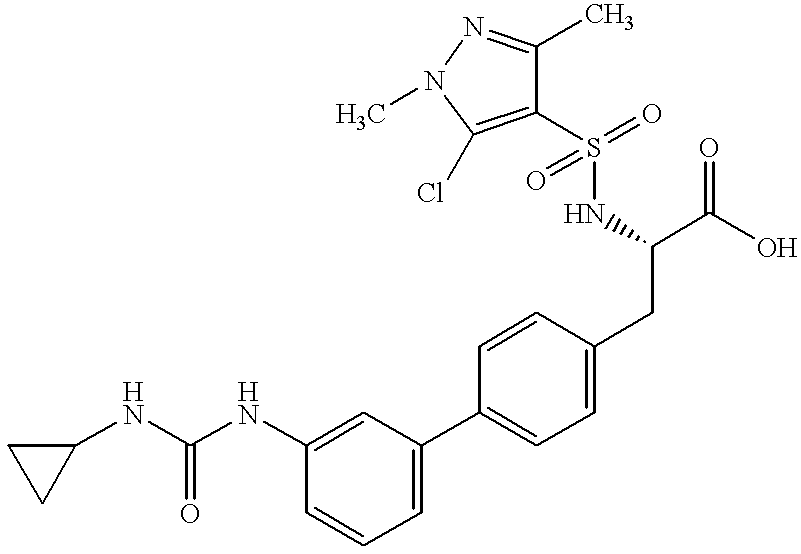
C(NC1=CC(C2=CC=C(CC(NS(C3=C(Cl)N(C)N=C3C)(=O)=O)C(O)=O)C=C2)=CC=C1)(NC1CC1)=O
